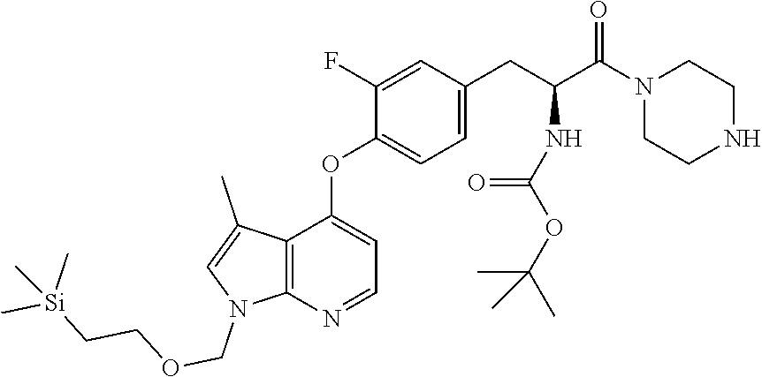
C1(F)=CC(CC(C(N2CCNCC2)=O)NC(OC(C)(C)C)=O)=CC=C1OC1=CC=NC2=C1C(C)=CN2COCC[Si](C)(C)C
